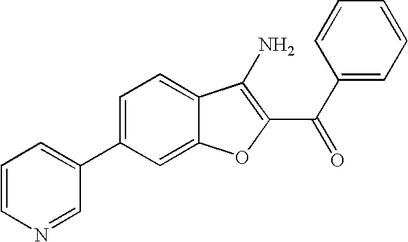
C1=CN=CC(C2=CC=C3C(=C2)OC(C(C2=CC=CC=C2)=O)=C3N)=C1
